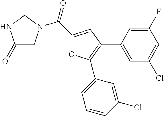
C1(C(=O)N2CC(=O)NC2)=CC(C2=CC(Cl)=CC(F)=C2)=C(C2=CC=CC(Cl)=C2)O1
